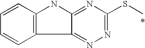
C1=CC2=C(C=C1)C1=NN=C(SC)N=C1N2
